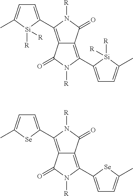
C12=C(C3=CC=C(C)[Si]3([R])[R])N([R])C(=O)C1=C(C1=CC=C(C)[Si]1([R])[R])N([R])C2=O.C12=C(C3=CC=C(C)[Se]3)N([R])C(=O)C1=C(C1=CC=C(C)[Se]1)N([R])C2=O
